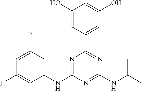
C1(NC2=NC(C3=CC(O)=CC(O)=C3)=NC(NC(C)C)=N2)=CC(F)=CC(F)=C1
